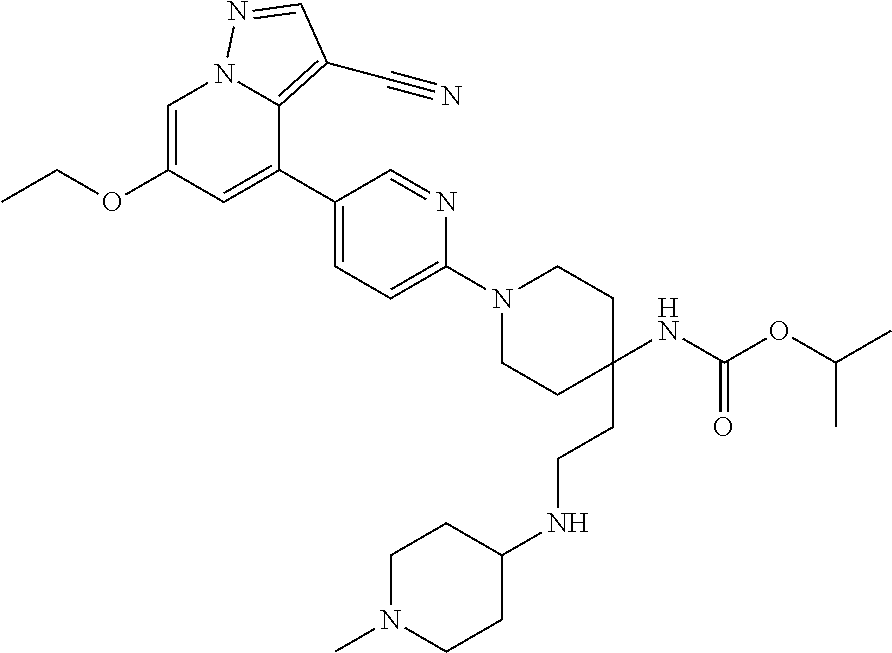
C1=C(OCC)C=C(C2=CC=C(N3CCC(CCNC4CCN(C)CC4)(NC(OC(C)C)=O)CC3)N=C2)C2=C(C#N)C=NN12
